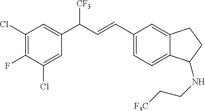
C1(Cl)=C(F)C(Cl)=CC(C([CF3])C=CC2=CC=C3C(=C2)CCC3NCC[F3C])=C1
